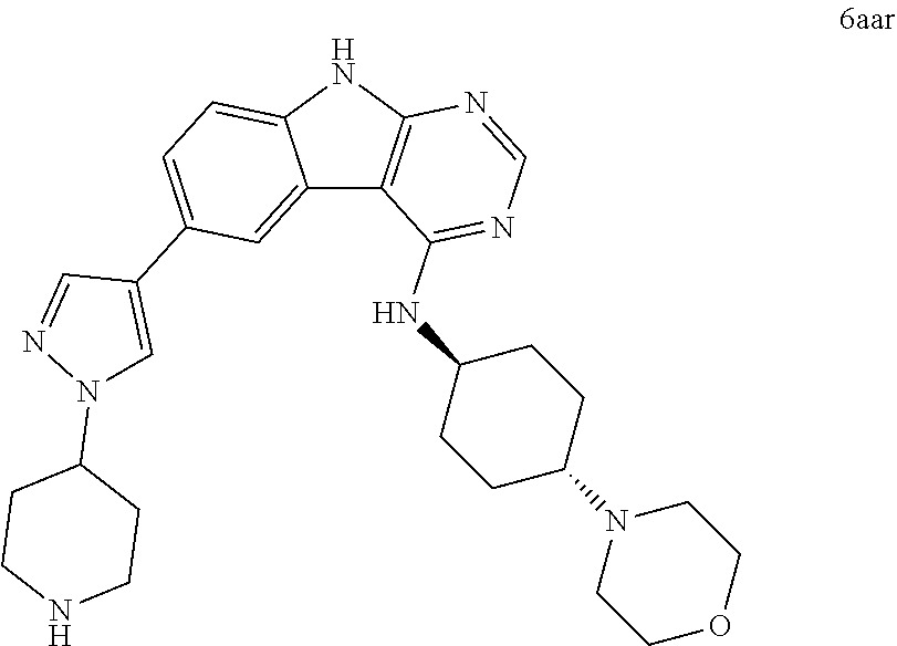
C1COCCN1C1CCC(NC2=NC=NC3=C2C2=CC(C4=CN(C5CCNCC5)N=C4)=CC=C2N3)CC1
